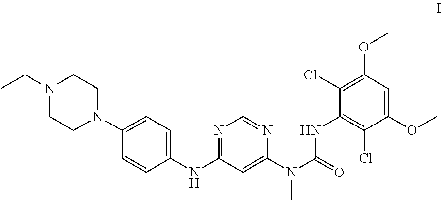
C1(NC2=NC=NC(N(C(=O)NC3=C(Cl)C(OC)=CC(OC)=C3Cl)C)=C2)=CC=C(N2CCN(CC)CC2)C=C1
